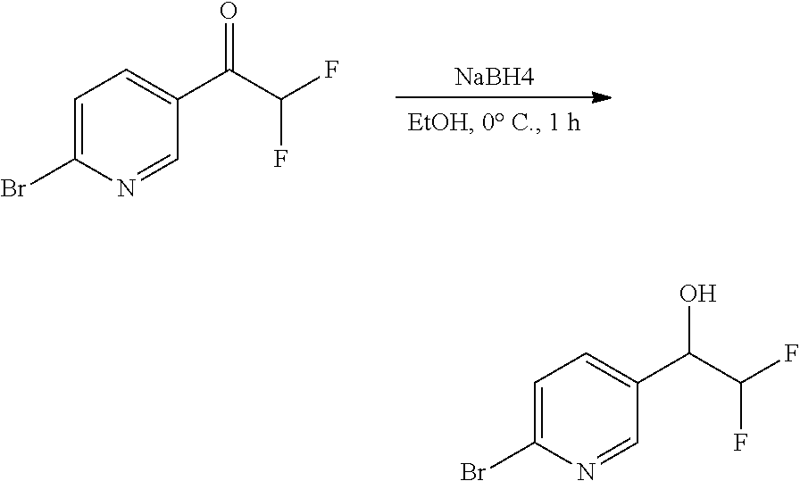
C1=C(Br)N=CC(C(C(F)F)=O)=C1.[NaBH4].C1=C(Br)N=CC(C(C(F)F)O)=C1
